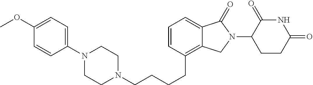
N1(CCCCC2=C3C(=CC=C2)C(=O)N(C2C(=O)NC(=O)CC2)C3)CCN(C2=CC=C(OC)C=C2)CC1
